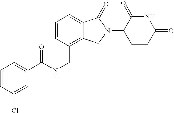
C1=CC(CNC(=O)C2=CC=CC(Cl)=C2)=C2C(=C1)C(=O)N(C1CCC(=O)NC1=O)C2
